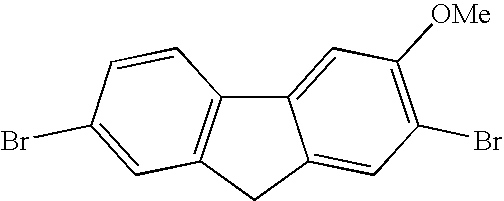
C12=CC([OMe])=C(Br)C=C1CC1=C2C=CC(Br)=C1
